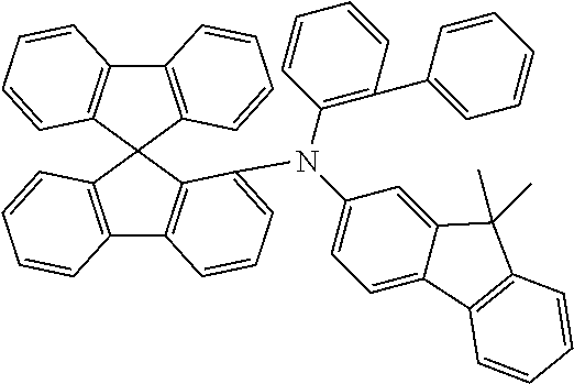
C12=C(C3(C4=C1C=CC=C4)C1=C(C4=C3C(N(C3=CC=C5C(=C3)C(C)(C)C3=C5C=CC=C3)C3=C(C5=CC=CC=C5)C=CC=C3)=CC=C4)C=CC=C1)C=CC=C2
